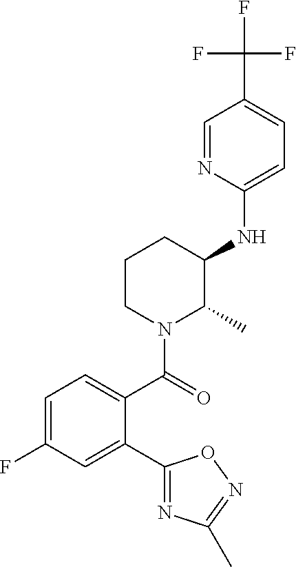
C1=C(F)C=C(C2=NC(C)=NO2)C(C(=O)N2C(C)C(NC3=CC=C(C(F)(F)F)C=N3)CCC2)=C1
